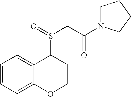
C1=CC=C2C(=C1)C(S(=O)CC(=O)N1CCCC1)CCO2
